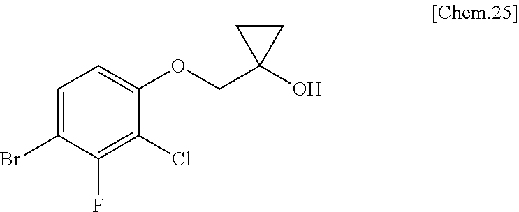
C1=C(Br)C(F)=C(Cl)C(OCC2(O)CC2)=C1
